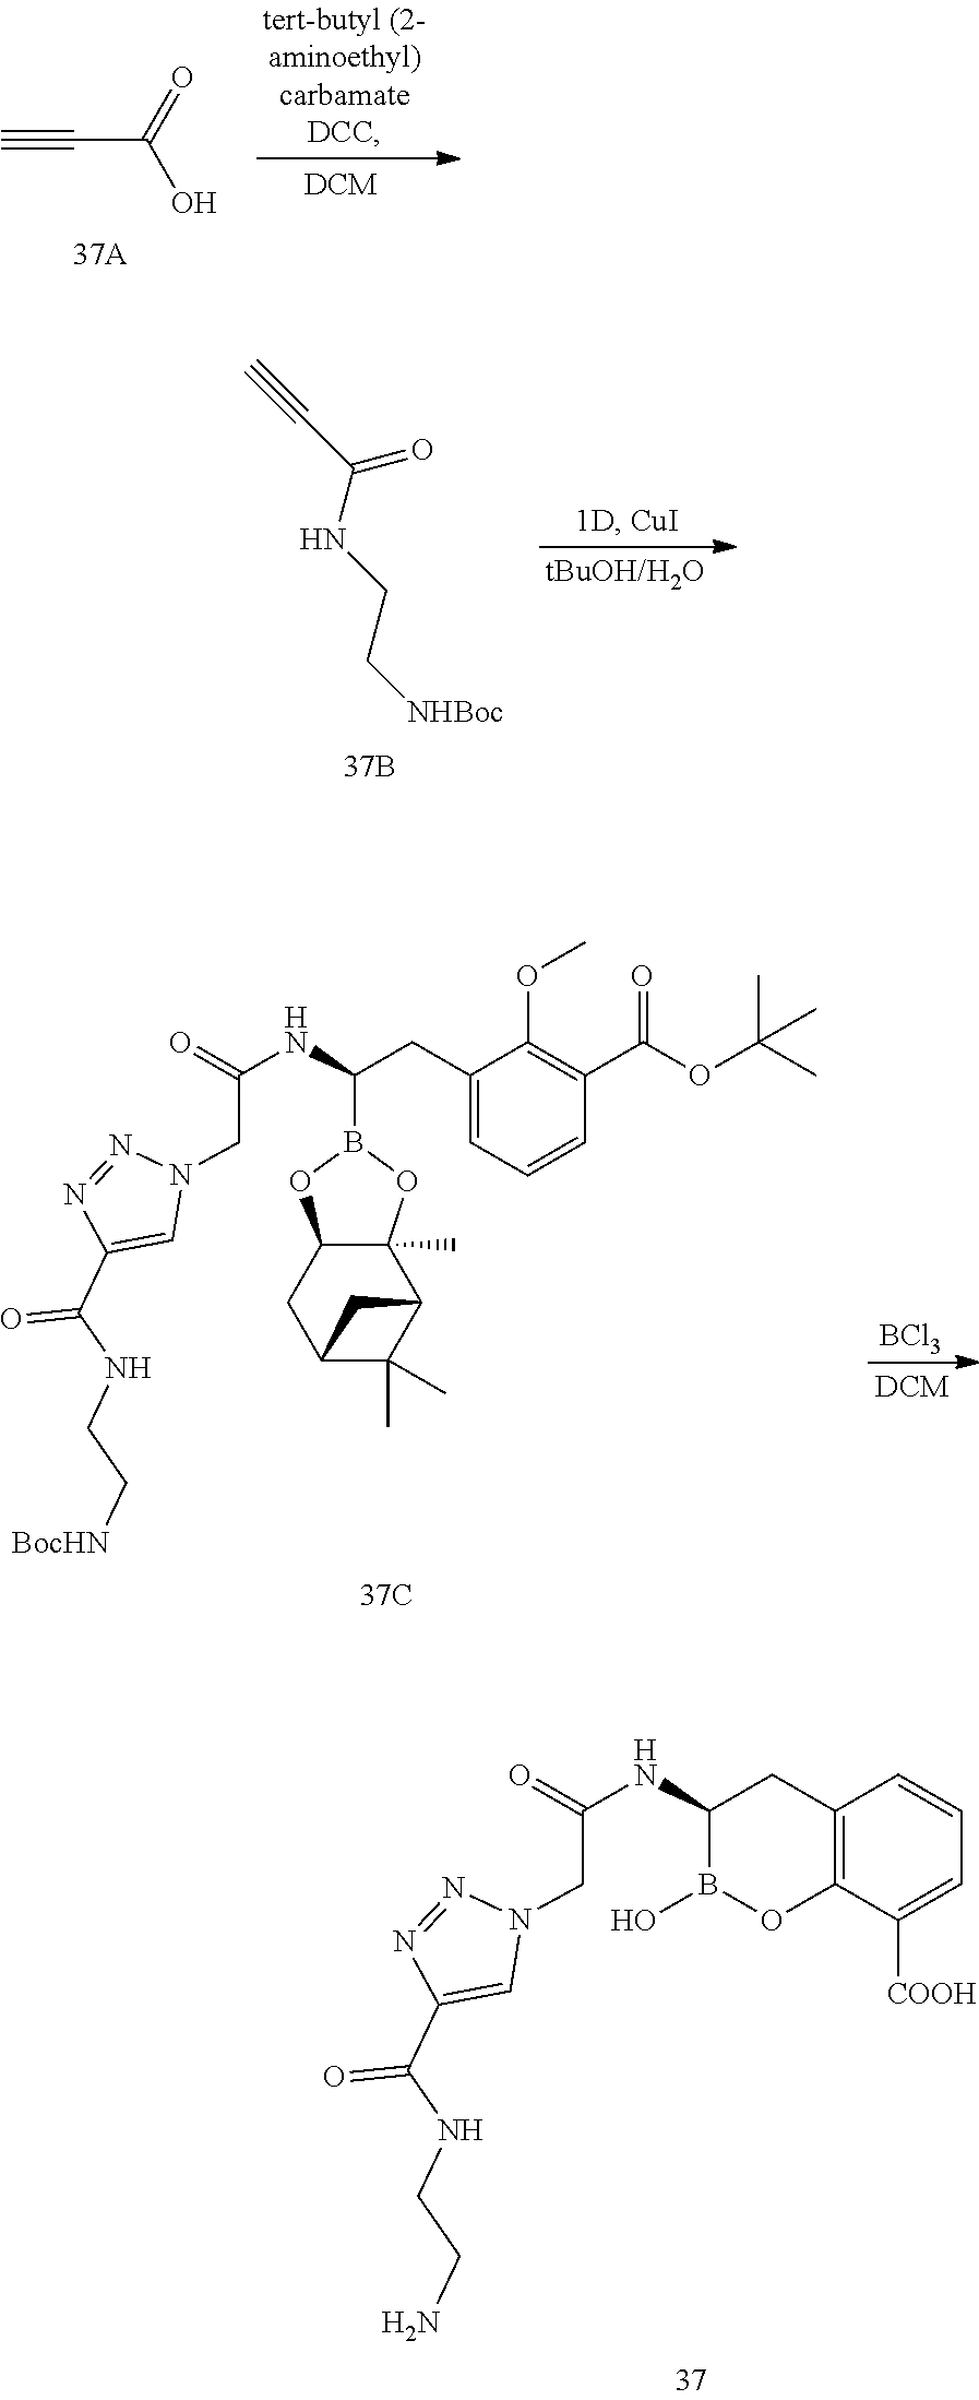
C#CC(O)=O.C(C(NCC[NHBoc])=O)#C.[BCl3].C1(CC(NC(=O)CN2N=NC(C(NCC[BocHN])=O)=C2)B2OC3C(C)(O2)C2C(C)(C)C(C3)C2)=CC=CC(C(OC(C)(C)C)=O)=C1OC.C12=C(C([COOH])=CC=C1)OB(O)C(NC(=O)CN1N=NC(C(NCCN)=O)=C1)C2
